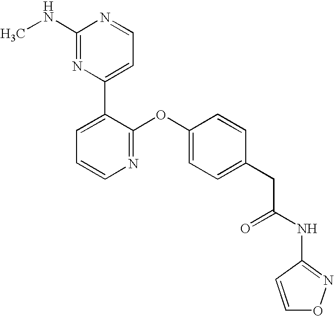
N1=C(OC2=CC=C(CC(NC3=NOC=C3)=O)C=C2)C(C2=CC=NC(NC)=N2)=CC=C1
